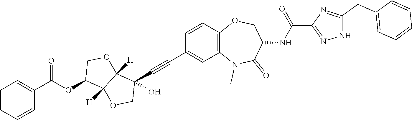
C1=CC2=C(C=C1C#CC1(O)C3([H])C([H])(OC1)C(OC(C1=CC=CC=C1)=O)CO3)N(C)C(=O)C(NC(=O)C1=NNC(CC3=CC=CC=C3)=N1)CO2
